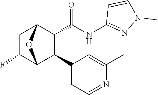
C1(NC(=O)C2C(C3=CC=NC(C)=C3)C3C(F)CC2O3)=NN(C)C=C1
